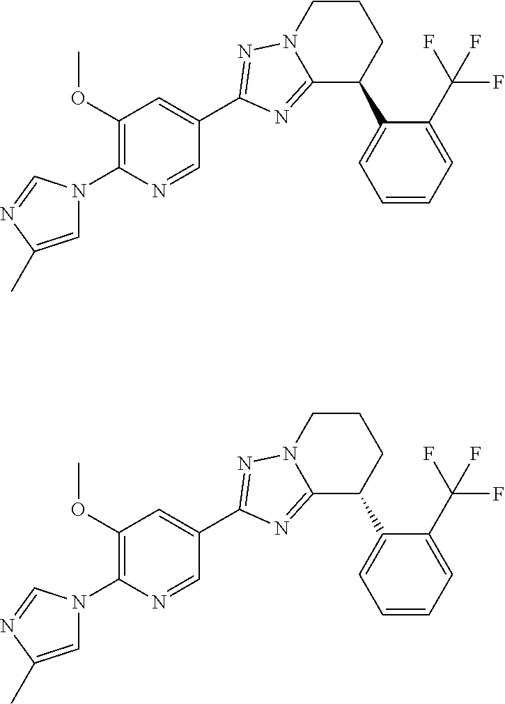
C1=C(C)N=CN1C1=C(OC)C=C(C2=NN3C(=N2)C(C2=CC=CC=C2C(F)(F)F)CCC3)C=N1.C1=C(C)N=CN1C1=C(OC)C=C(C2=NN3C(=N2)C(C2=CC=CC=C2C(F)(F)F)CCC3)C=N1
